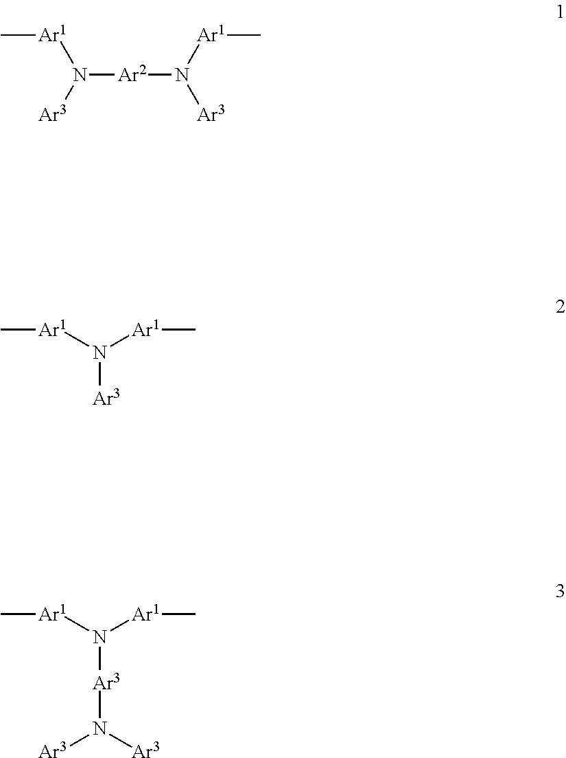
[Ar1](N([Ar2]N([Ar3])[Ar1]C)[Ar3])C.[Ar3]N([Ar1]C)[Ar1]C.[Ar3](N([Ar1]C)[Ar1]C)N([Ar3])[Ar3]
